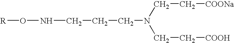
[R]ONCCCN(CC[COONa])CC[COOH]
